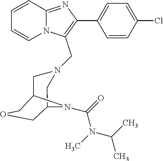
C1=CC=CN2C1=NC(C1=CC=C(Cl)C=C1)=C2CN1CC2COCC(C1)N2C(=O)N(C(C)C)C
